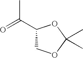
O=C(C1COC(C)(C)O1)C
